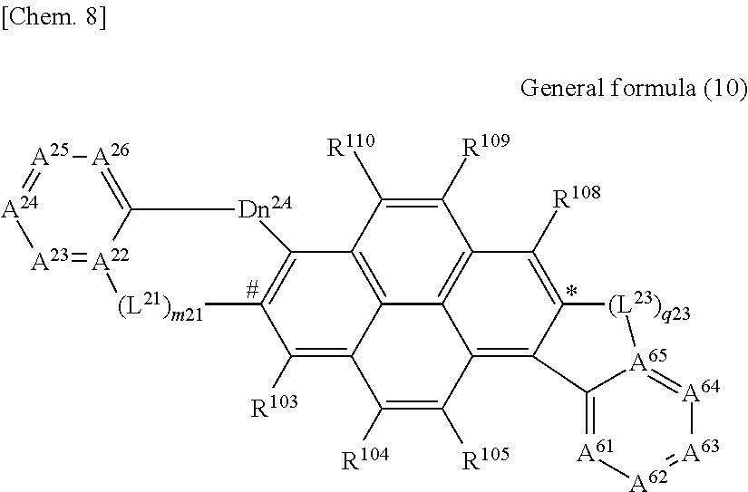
C1([R110])=C([R109])C2=C3C4=C1C1=C(C([R103])=C4C([R104])=C([R105])C3=C3C(=C2[R108])[(L23)q23][A65]2=[A64][A63]=[A62][A61]=C32)[(L21)m21][A22]2=[A23][A24]=[A25][A26]=C2[Dn2A]1
